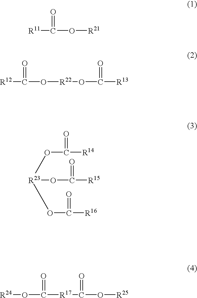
[R11]C(=O)O[R21].[R12]C(=O)O[R22]OC([R13])=O.O=C([R14])O[R23](OC(=O)[R15])OC(=O)[R16].[R24]OC(=O)[R17]C(=O)O[R25]
